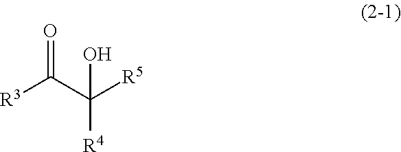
O=C(C([R5])([R4])O)[R3]
